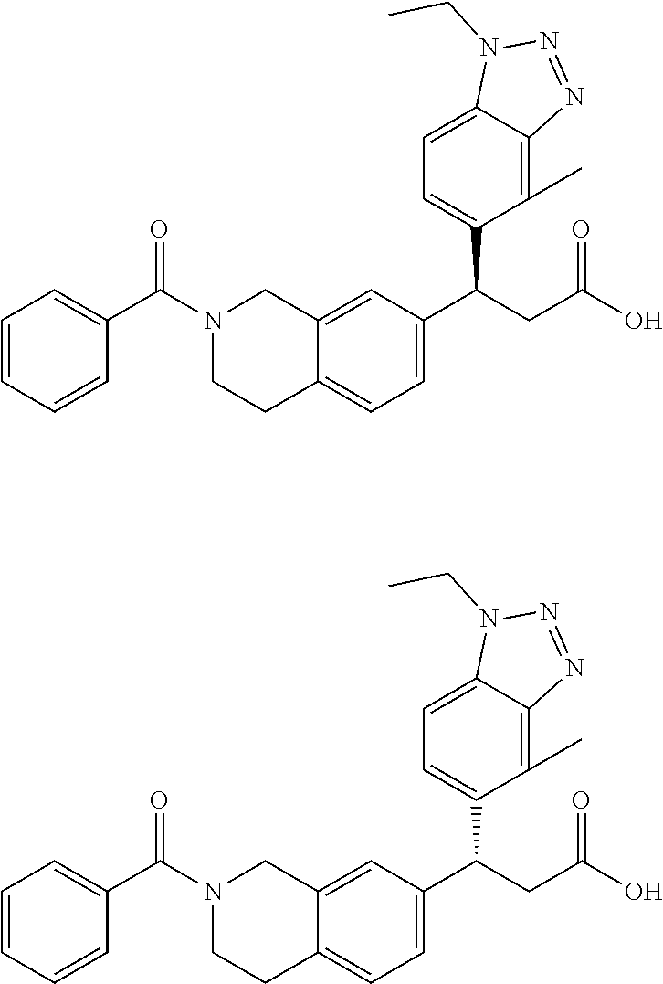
C1=CC=CC(C(N2CCC3=CC=C(C(CC(O)=O)C4=CC=C5C(=C4C)N=NN5CC)C=C3C2)=O)=C1.C1=CC=CC(C(N2CCC3=CC=C(C(CC(O)=O)C4=CC=C5C(=C4C)N=NN5CC)C=C3C2)=O)=C1
